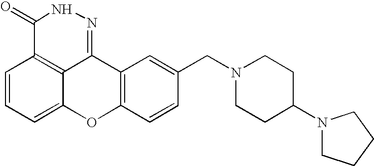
C1=CC=C2C3=C1C(=O)NN=C3C1=C(O2)C=CC(CN2CCC(N3CCCC3)CC2)=C1
